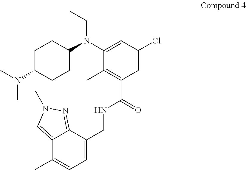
C1C(N(C)C)CCC(N(C2=CC(Cl)=CC(C(NCC3=CC=C(C)C4=CN(C)N=C34)=O)=C2C)CC)C1
